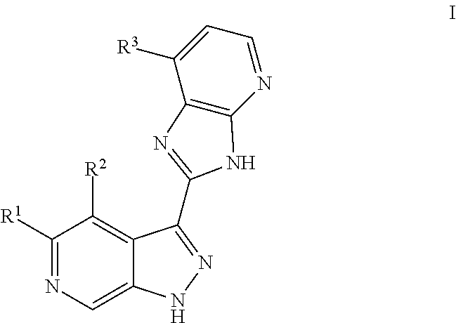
C1([R1])=NC=C2C(=C1[R2])C(C1=NC3=C(N=CC=C3[R3])N1)=NN2
